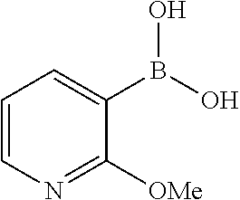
C1=CN=C([OMe])C(B(O)O)=C1
